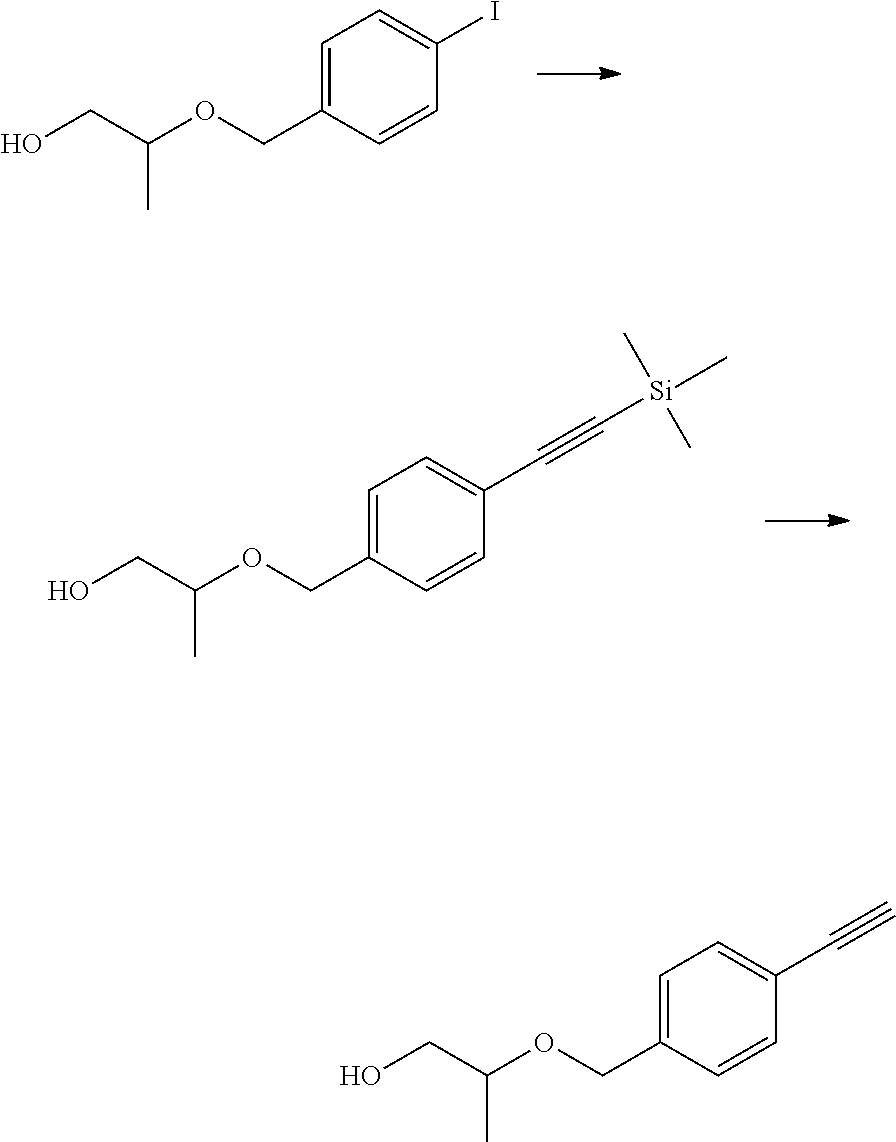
C1=C(COC(CO)C)C=CC(I)=C1.C1=C(COC(CO)C)C=CC(C#C[Si](C)(C)C)=C1.C1=C(COC(CO)C)C=CC(C#C)=C1
